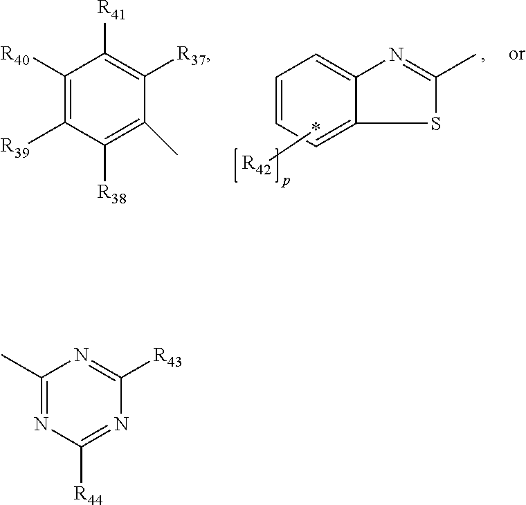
C1=CC=C2C(=C1)N=C(C)S2.*[R42].C1([R40])=C([R39])C([R38])=C(C)C([R37])=C1[R41].C1(C)=NC([R44])=NC([R43])=N1
